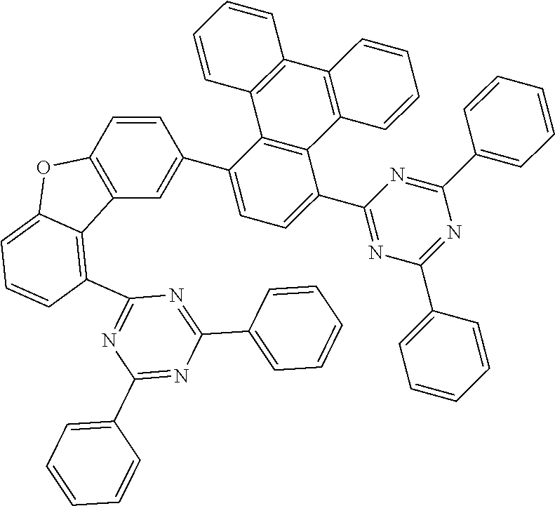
C1(C2=CC3=C(C=C2)OC2=CC=CC(C4=NC(C5=CC=CC=C5)=NC(C5=CC=CC=C5)=N4)=C32)=CC=C(C2=NC(C3=CC=CC=C3)=NC(C3=CC=CC=C3)=N2)C2=C1C1=C(C3=C2C=CC=C3)C=CC=C1
